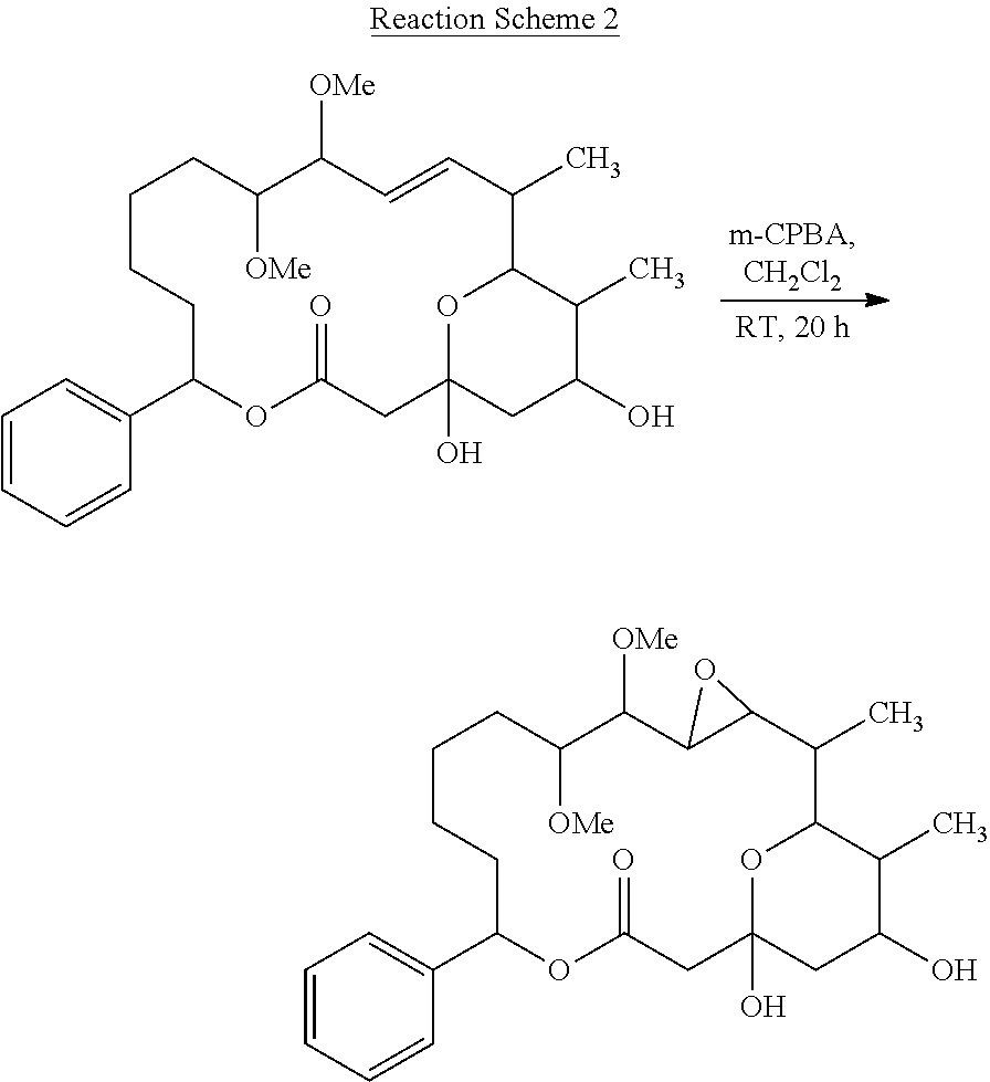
C1=CC=CC(C2OC(=O)CC3(O)CC(O)C(C)C(C(C)C=CC([OMe])C([OMe])CCCC2)O3)=C1.C1=CC=CC(C2OC(=O)CC3(O)CC(O)C(C)C(C(C)C4C(C([OMe])C([OMe])CCCC2)O4)O3)=C1
